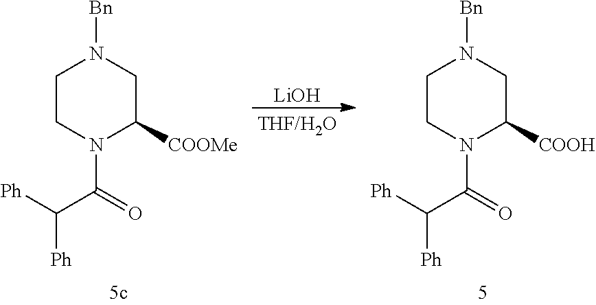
C1CN(C(=O)C([Ph])[Ph])C([COOMe])CN1[Bn].[LiOH].C1CN(C(=O)C([Ph])[Ph])C([COOH])CN1[Bn]
